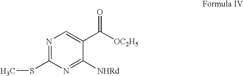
N1=C(SC)N=C([NHRd])C(C([OC2H5])=O)=C1
